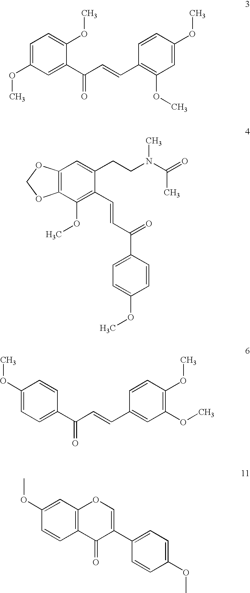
C1=C(OC)C=C(C(C=CC2=C(OC)C=C(OC)C=C2)=O)C(OC)=C1.C12=C(C(OC)=C(C=CC(C3=CC=C(OC)C=C3)=O)C(CCN(C(=O)C)C)=C1)OCO2.C1(OC)=CC=C(C(C=CC2=CC(OC)=C(OC)C=C2)=O)C=C1.C1(OC)=CC2=C(C=C1)C(=O)C(C1=CC=C(OC)C=C1)=CO2
